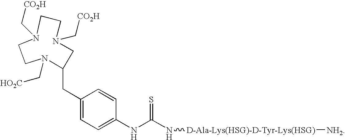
C1CN(C[CO2H])CC(CC2=CC=C(NC(N[D-Ala-Lys(HSG)-D-Tyr-Lys(HSG)][NH2])=S)C=C2)N(C[HO2C])CCN1C[CO2H]
